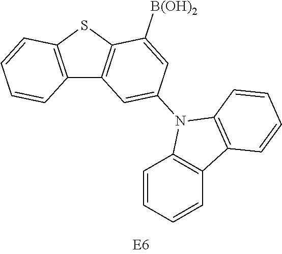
C12=C(SC3=C1C=C(N1C4=C(C=CC=C4)C4=C1C=CC=C4)C=C3[B(OH)2])C=CC=C2
